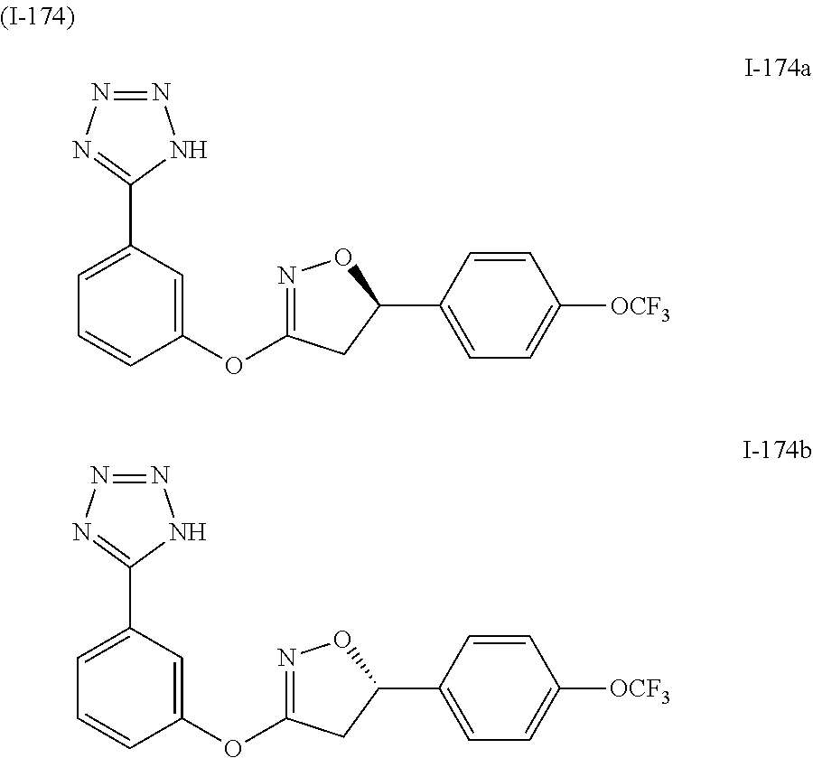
C1=CC(C2ON=C(OC3=CC(C4=NN=NN4)=CC=C3)C2)=CC=C1[OCF3].C1=CC(C2ON=C(OC3=CC(C4=NN=NN4)=CC=C3)C2)=CC=C1[OCF3]
